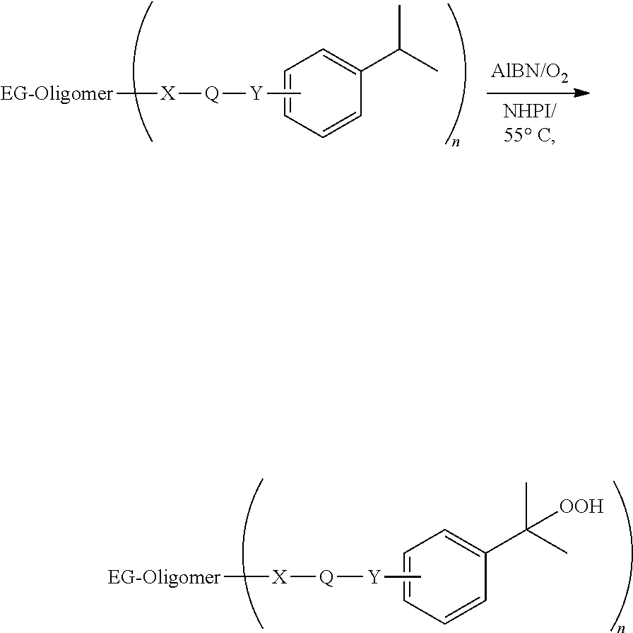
C1=CC(C(C)(C)[OOH])=CC=C1.C[Y][Q][X][EG-Oligomer].C1=CC(C(C)C)=CC=C1.C[Y][Q][X][EG-Oligomer]
